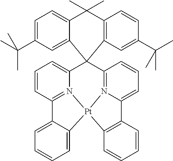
C1=CC2=N3C(=C1)C1(C4=N5C(=CC=C4)C4=C([Pt]35C3=CC=CC=C23)C=CC=C4)C2=C(C(C)(C)C3=CC=C(C(C)(C)C)C=C13)C=CC(C(C)(C)C)=C2
